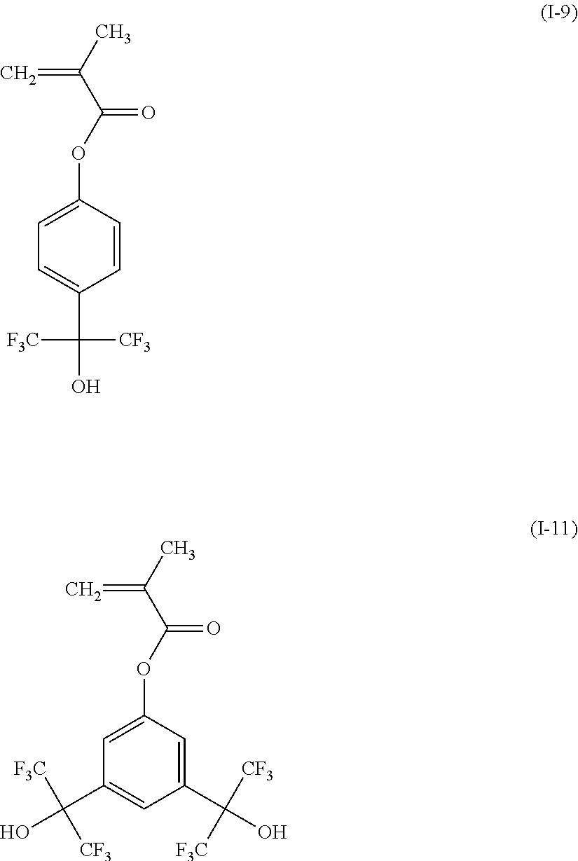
C(=O)(C(C)=C)OC1=CC=C(C([CF3])([F3C])O)C=C1.C1=C(OC(C(C)=C)=O)C=C(C([CF3])([F3C])O)C=C1C([F3C])([CF3])O
